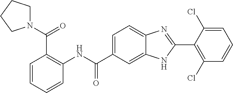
N(C(C1=CC=C2C(=C1)NC(C1=C(Cl)C=CC=C1Cl)=N2)=O)C1=C(C(N2CCCC2)=O)C=CC=C1
